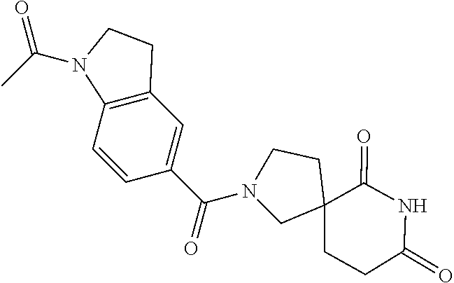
N1(C(=O)C2=CC3=C(C=C2)N(C(C)=O)CC3)CC2(CCC(=O)NC2=O)CC1
